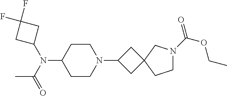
C1CC(N(C(C)=O)C2CC(F)(F)C2)CCN1C1CC2(C1)CN(C(=O)OCC)CC2
